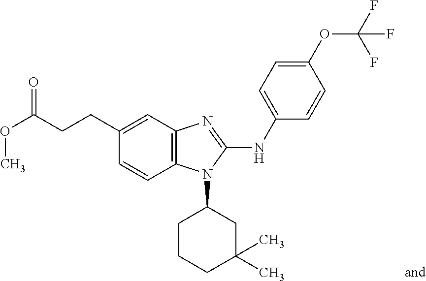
C(CCC1=CC2=C(C=C1)N(C1CCCC(C)(C)C1)C(NC1=CC=C(OC(F)(F)F)C=C1)=N2)(OC)=O
